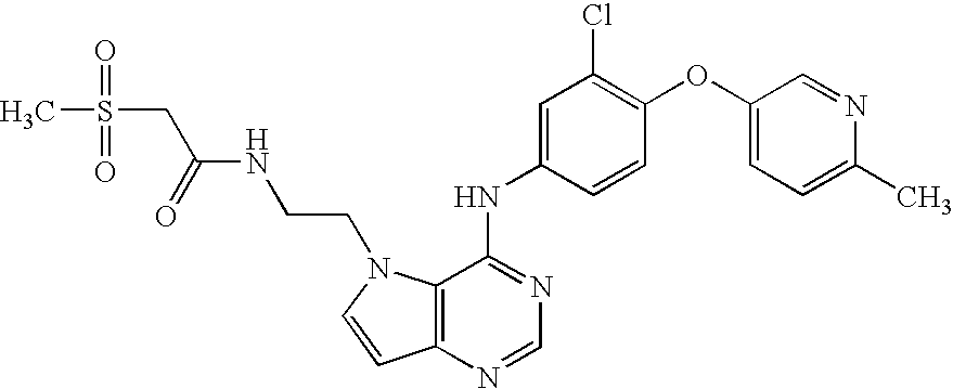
C(NCCN1C2=C(C=C1)N=CN=C2NC1=CC(Cl)=C(OC2=CC=C(C)N=C2)C=C1)(=O)CS(=O)(=O)C
